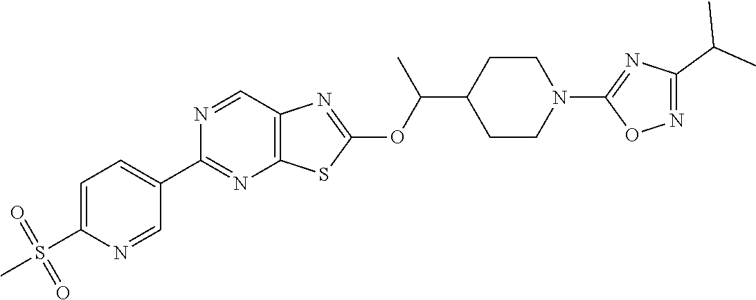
N1=CC2=C(N=C1C1=CC=C(S(C)(=O)=O)N=C1)SC(OC(C1CCN(C3=NC(C(C)C)=NO3)CC1)C)=N2
